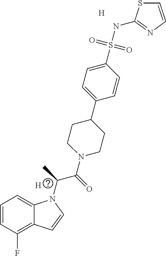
[H].[H].C1=CC(F)=C2C(=C1)N(C(C(N1CCC(C3=CC=C(S(NC4=NC=CS4)(=O)=O)C=C3)CC1)=O)C)C=C2
